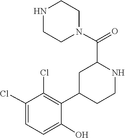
N1CCN(C(C2CC(C3=C(Cl)C(Cl)=CC=C3O)CCN2)=O)CC1
